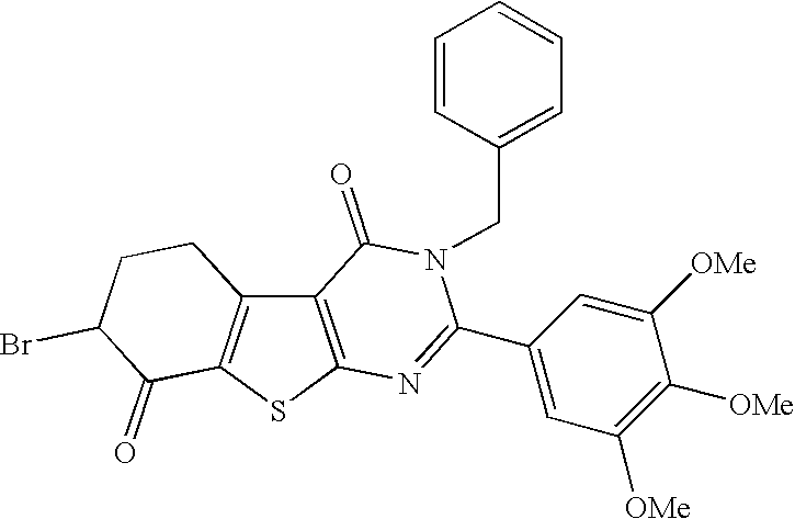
C12=C(SC3=C1CCC(Br)C3=O)N=C(C1=CC([OMe])=C([OMe])C([OMe])=C1)N(CC1=CC=CC=C1)C2=O
